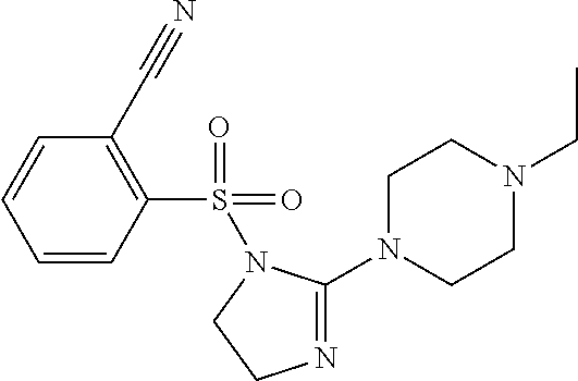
N1=C(N2CCN(CC)CC2)N(S(C2=C(C#N)C=CC=C2)(=O)=O)CC1
